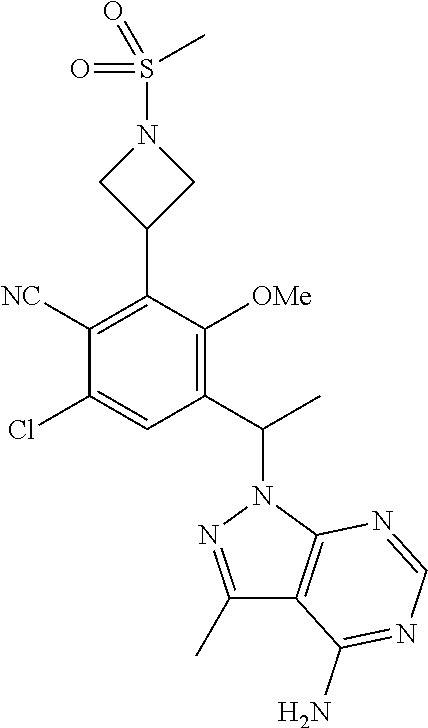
C1(C(C)N2N=C(C)C3=C2N=CN=C3N)=C([OMe])C(C2CN(S(C)(=O)=O)C2)=C([NC])C(Cl)=C1
